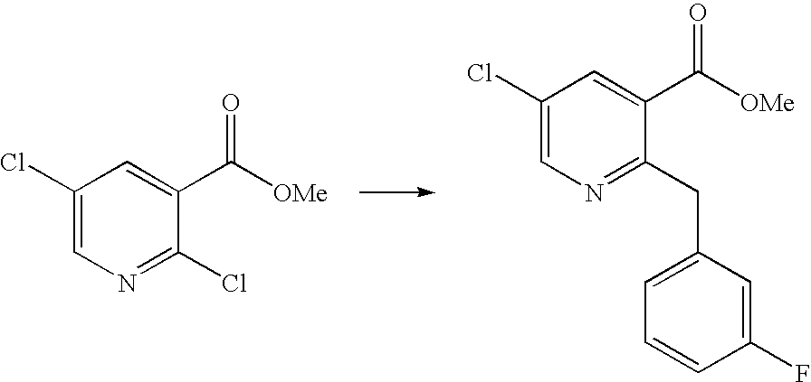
C1(Cl)=CN=C(Cl)C(C([OMe])=O)=C1.C1(Cl)=CN=C(CC2=CC=CC(F)=C2)C(C([OMe])=O)=C1
